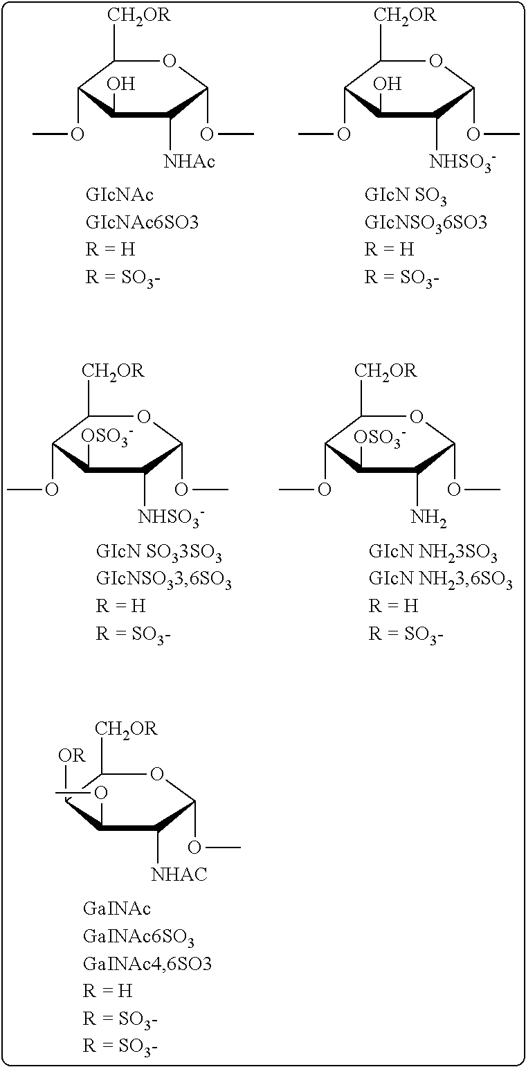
C1([OR])C(OC)C([NHAC])C(OC)OC1[CH2OR].C1(OC)C([OSO3-])C([NHSO3-])C(OC)OC1[CH2OR].C1(OC)C([OSO3-])C(N)C(OC)OC1[CH2OR].C1([CH2OR])C(OC)C(O)C([NHSO3-])C(OC)O1.C1([CH2OR])C(OC)C(O)C([NHAc])C(OC)O1
